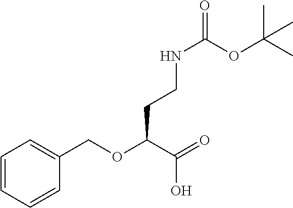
C1=CC=CC(COC(C(=O)O)CCNC(=O)OC(C)(C)C)=C1
